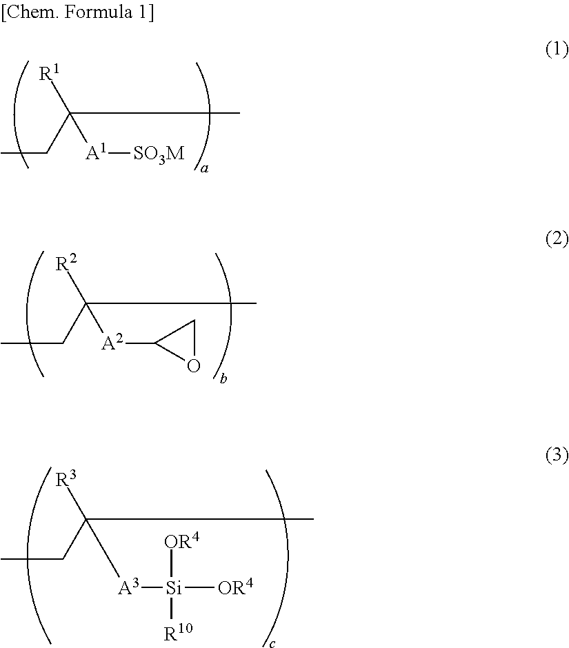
CCC(C)([R1])[A1][SO3M].CCC(C)([R2])[A2]C1OC1.CCC(C)([R3])[A3][Si]([OR4])([R10])[OR4]
